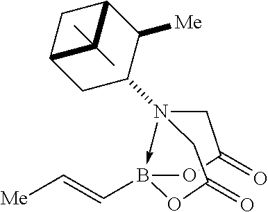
N12(C3CC4CC(C3[Me])C4(C)C)->B(C=C[Me])(OC(=O)C1)OC(=O)C2
